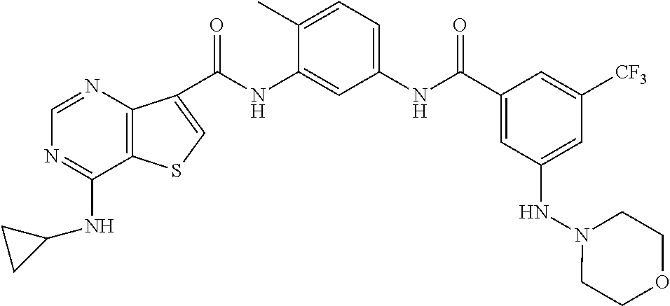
C(NC1=CC(NC(C2=CC(NN3CCOCC3)=CC([CF3])=C2)=O)=CC=C1C)(=O)C1=CSC2=C1N=CN=C2NC1CC1
